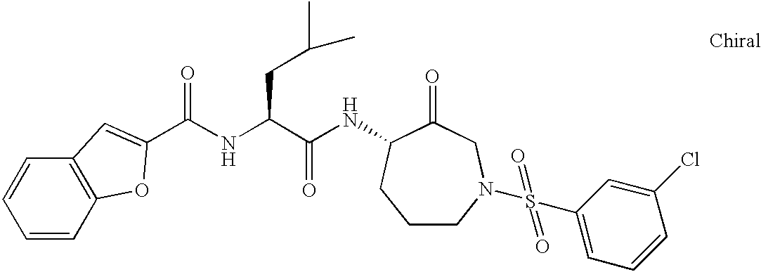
C1=CC2=C(C=C1)C=C(C(NC(C(NC1C(=O)CN(S(C3=CC=CC(Cl)=C3)(=O)=O)CCC1)=O)CC(C)C)=O)O2
